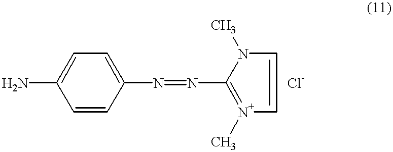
NC1=CC=C(N=NC2=[N+](C)C=CN2C)C=C1
